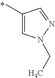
C1(C)=CN(CC)N=C1
